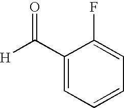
[H]C(=O)C1=CC=CC=C1F
